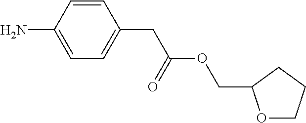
C1=CC(N)=CC=C1CC(OCC1OCCC1)=O
